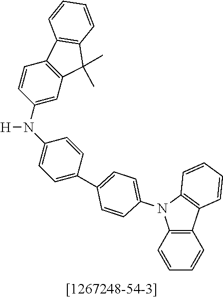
C1=C(C2=CC=C(N3C4=C(C5=C3C=CC=C5)C=CC=C4)C=C2)C=CC(N([H])C2=CC3=C(C=C2)C2=C(C3(C)C)C=CC=C2)=C1
